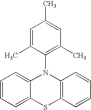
C1=CC=C2C(=C1)N(C1=C(C)C=C(C)C=C1C)C1=C(S2)C=CC=C1
